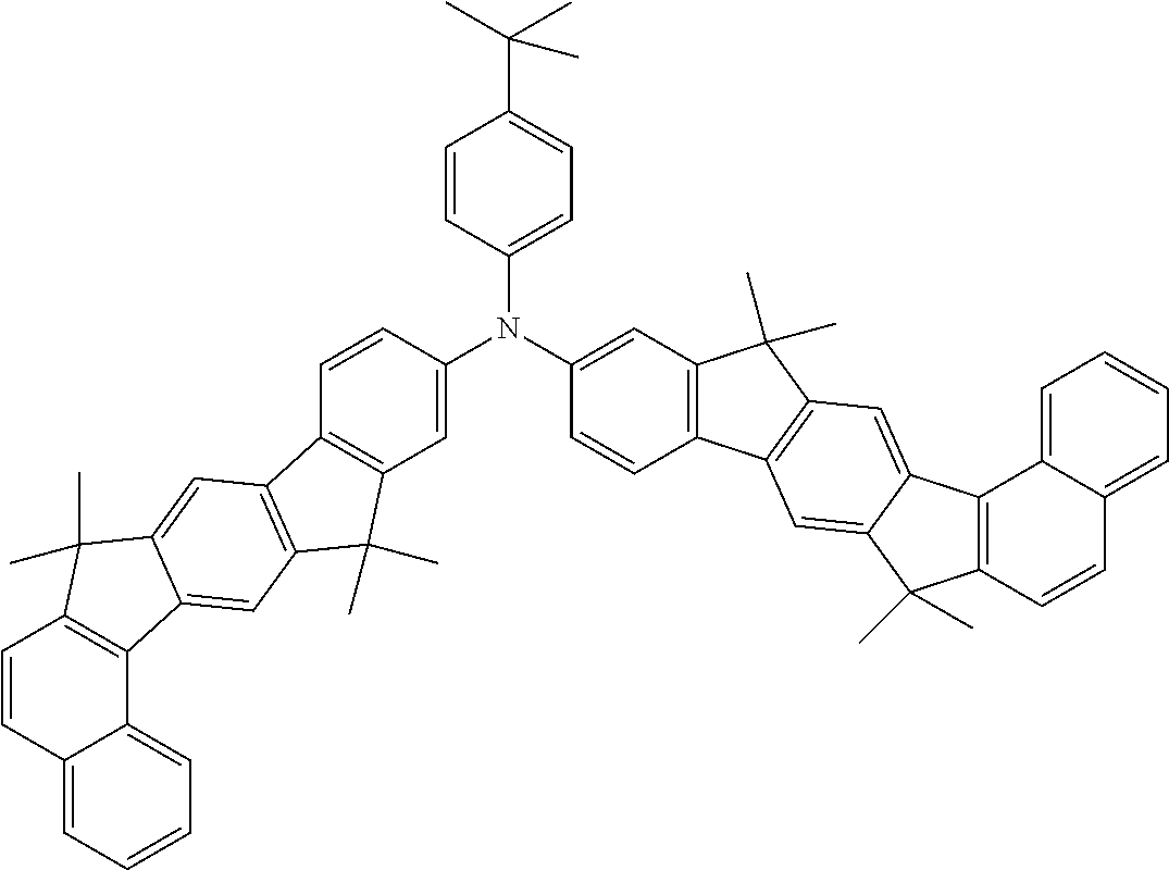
C1=CC2=CC=CC=C2C2=C1C(C)(C)C1=CC3=C(C=C21)C(C)(C)C1=C3C=CC(N(C2=CC3=C(C=C2)C2=C(C3(C)C)C=C3C(=C2)C(C)(C)C2=C3C3=CC=CC=C3C=C2)C2=CC=C(C(C)(C)C)C=C2)=C1
